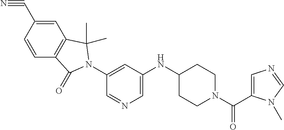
C1=CC(C#N)=CC2=C1C(=O)N(C1=CC(NC3CCN(C(C4=CN=CN4C)=O)CC3)=CN=C1)C2(C)C
